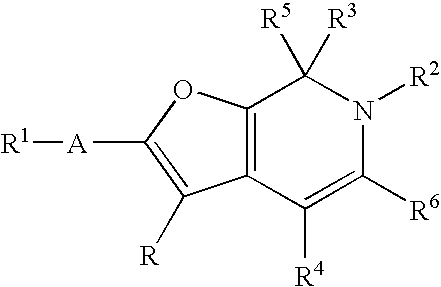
[R1][A]C1=C([R])C2=C(O1)C([R5])([R3])N([R2])C([R6])=C2[R4]
